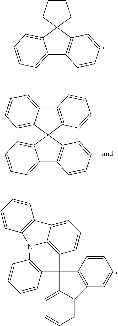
C12=CC=CC=C1C1(C3=C2C=CC=C3)CCCC1.C12=CC=CC=C1C1(C3=C2C=CC=C3)C2=CC=CC=C2C2=C1C=CC=C2.C1=C2C(=CC=C1)C1(C3=C2C=CC=C3)C2=C3N(C4=C1C=CC=C4)C1=C(C=CC=C1)C3=CC=C2
